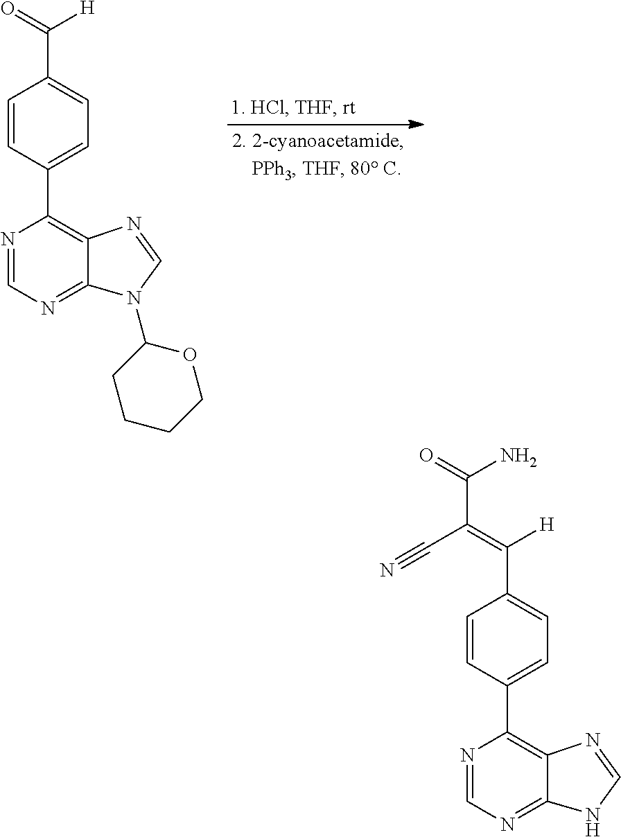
C1=CC(C2=C3C(=NC=N2)N(C2CCCCO2)C=N3)=CC=C1C(=O)[H].C(C(=C([H])C1=CC=C(C2=C3C(=NC=N2)NC=N3)C=C1)C(=O)N)#N
